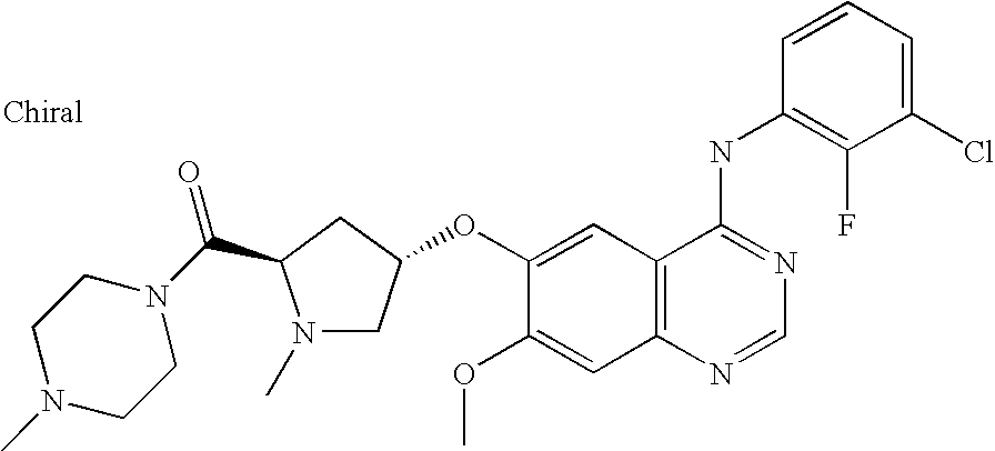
C1(Cl)=CC=CC(NC2=NC=NC3=C2C=C(OC2CN(C)C(C(N4CCN(C)CC4)=O)C2)C(OC)=C3)=C1F
